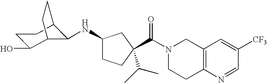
N1(C(=O)C2(C(C)C)CCC(NC3C4C(O)CCC3CC4)C2)CCC2=C(C1)C=C([CF3])C=N2
